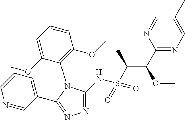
N1=C(NS(C(C(C2=NC=C(C)C=N2)OC)C)(=O)=O)N(C2=C(OC)C=CC=C2OC)C(C2=CC=CN=C2)=N1
